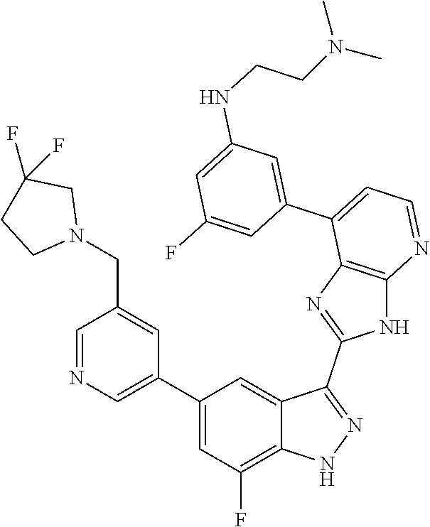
C1=NC=C(C2=CC(F)=C3C(=C2)C(C2=NC4=C(N2)N=CC=C4C2=CC(NCCN(C)C)=CC(F)=C2)=NN3)C=C1CN1CC(F)(F)CC1
